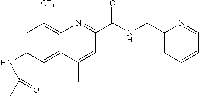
C1=C(NC(C)=O)C=C2C(=C1[CF3])N=C(C(NCC1=CC=CC=N1)=O)C=C2C
